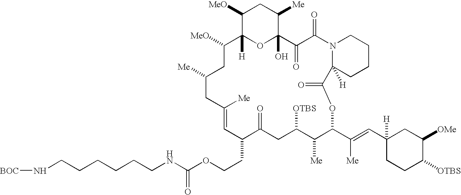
[BOC]NCCCCCCNC(OCCC1C(=O)CC([OTBS])C([Me])C(C(=CC2([H])CC([OMe])C([OTBS])CC2)[Me])OC(=O)C2([H])N(C(=O)C(=O)C3(O)OC([H])(C([MeO])CC([Me])CC([Me])=C1)C([MeO])CC3[Me])CCCC2)=O
